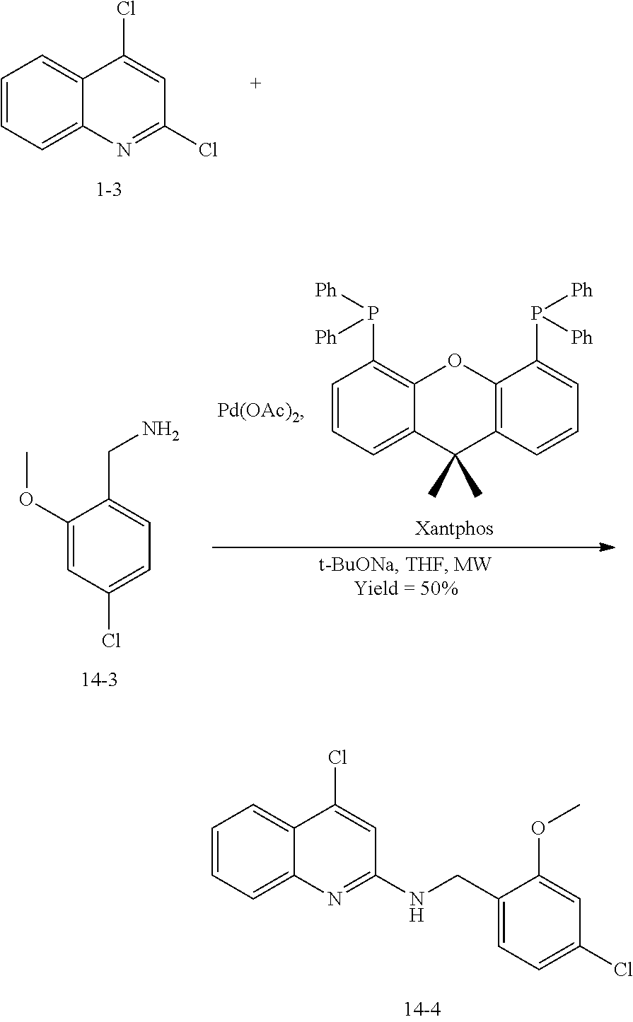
C1=CC=C2C(=C1)C(Cl)=CC(NCC1=CC=C(Cl)C=C1OC)=N2.C1=CC=C2C(=C1)C(Cl)=CC(Cl)=N2.C1(OC)=CC(Cl)=CC=C1CN.C1=CC=C2C(=C1P([Ph])[Ph])OC1=C(C2(C)C)C=CC=C1P([Ph])[Ph]
